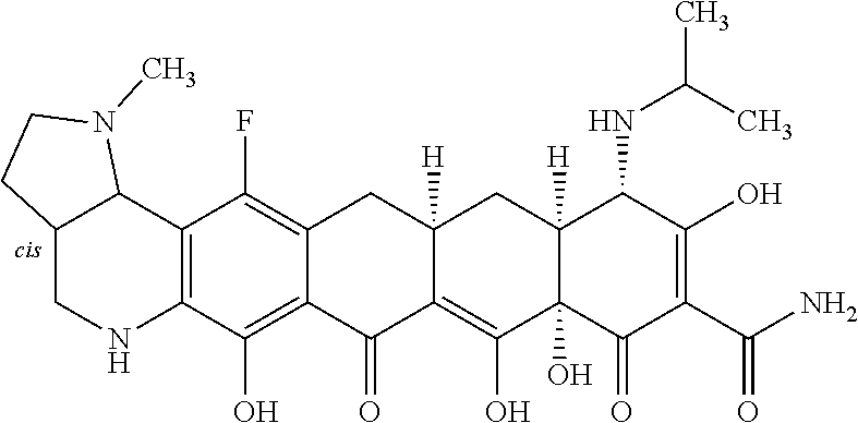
C12=C(O)C3=C(C(F)=C1CC1([H])C(=C(O)C4(O)C([H])(C1)C(NC(C)C)C(O)=C(C(N)=O)C4=O)C2=O)C1C(CN3)CCN1C
